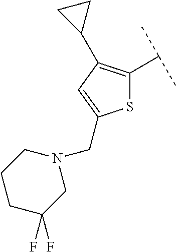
S1C(C(C)C)=C(C2CC2)C=C1CN1CCCC(F)(F)C1
